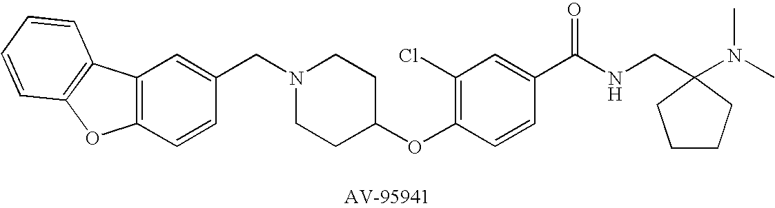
C12=C(C=CC(CN3CCC(OC4=C(Cl)C=C(C(NCC5(N(C)C)CCCC5)=O)C=C4)CC3)=C1)OC1=C2C=CC=C1
